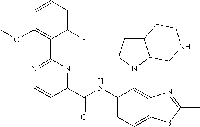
C1(F)=CC=CC(OC)=C1C1=NC=CC(C(NC2=CC=C3C(=C2N2C4C(CC2)CCNC4)N=C(C)S3)=O)=N1
